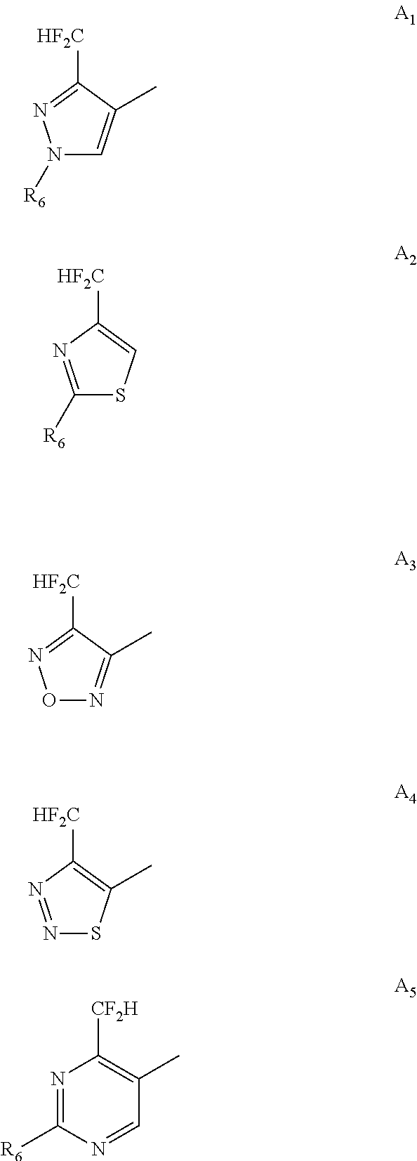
N1([R6])C=C(C)C([HF2C])=N1.C1([R6])=NC([HF2C])=CS1.O1N=C(C)C([HF2C])=N1.N1=NC([HF2C])=C(C)S1.N1=C([R6])N=CC(C)=C1[CF2H]
